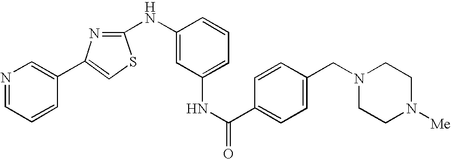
N1=CC=CC(C2=CSC(NC3=CC(NC(C4=CC=C(CN5CCN([Me])CC5)C=C4)=O)=CC=C3)=N2)=C1
